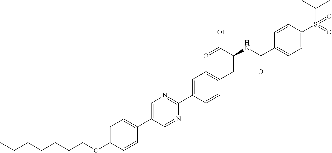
C(OC1=CC=C(C2=CN=C(C3=CC=C(CC(NC(C4=CC=C(S(C(C)C)(=O)=O)C=C4)=O)C(O)=O)C=C3)N=C2)C=C1)CCCCCC
